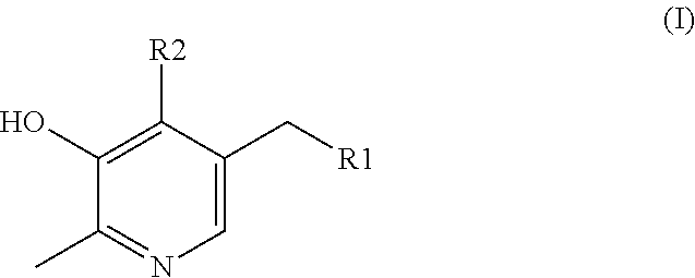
C1=C(C[R1])C([R2])=C(O)C(C)=N1
